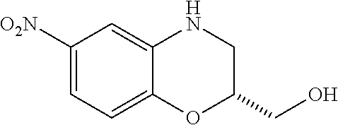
C1([O2N])=CC=C2C(=C1)NCC(CO)O2
